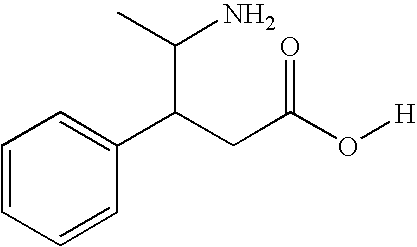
C1=CC=CC(C(CC(=O)O[H])C(C)N)=C1
